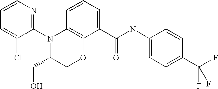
C1(N2C(CO)COC3=C2C=CC=C3C(NC2=CC=C(C(F)(F)F)C=C2)=O)=NC=CC=C1Cl
